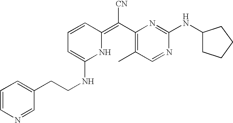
C1=CC(=C(C2=C(C)C=NC(NC3CCCC3)=N2)[CN])NC(NCCC2=CC=CN=C2)=C1
